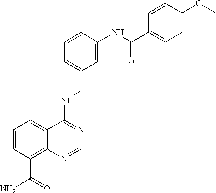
C1=CC(C(N)=O)=C2C(=C1)C(NCC1=CC=C(C)C(NC(C3=CC=C(OC)C=C3)=O)=C1)=NC=N2
